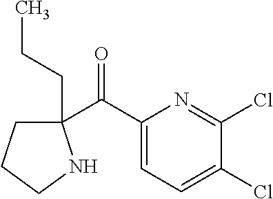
C1(C(C2=CC=C(Cl)C(Cl)=N2)=O)(CCC)CCCN1
